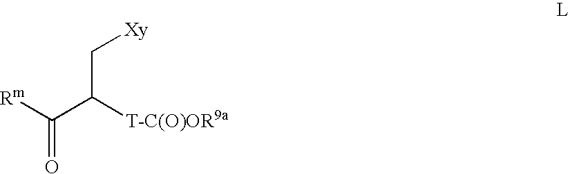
C(=O)([Rm])C([T-C(O)OR9a])C[Xy]
